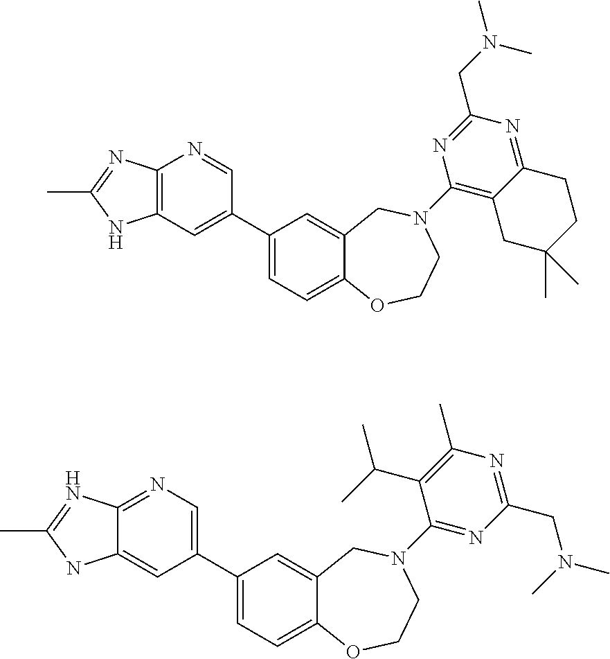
C12=C(C=C(C3=CC=C4C(=C3)CN(C3=C5C(=NC(CN(C)C)=N3)CCC(C)(C)C5)CCO4)C=N1)NC(C)=N2.C12=NC=C(C3=CC=C4C(=C3)CN(C3=NC(CN(C)C)=NC(C)=C3C(C)C)CCO4)C=C1NC(C)=N2
